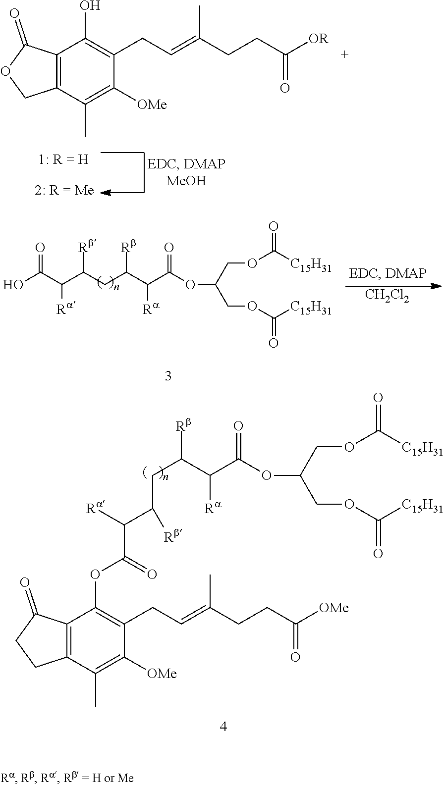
[CH2Cl2].OC(C(C(CC(C(C(OC(COC([C15H31])=O)COC([C15H31])=O)=O)[Ra])[Rb])[Rb])[Ra])=O.C(C(C(C(OC(COC([C15H31])=O)COC([C15H31])=O)=O)[Ra])[Rb])C(C(C(=O)OC1=C(CC=C(CCC([OMe])=O)C)C([OMe])=C(C)C2=C1C(=O)CC2)[Ra])[Rb].C12=C(C(C)=C([OMe])C(CC=C(CCC([OR])=O)C)=C1O)COC2=O
